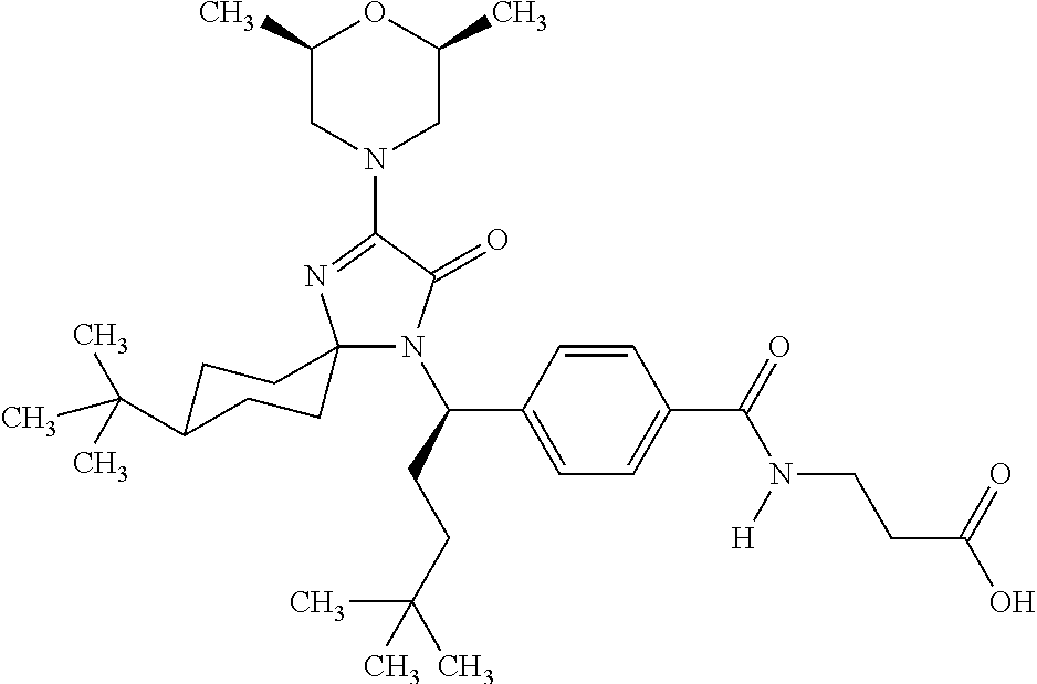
C12(N(C(C3=CC=C(C(=O)N(CCC(O)=O)[H])C=C3)CCC(C)(C)C)C(=O)C(N3CC(C)OC(C)C3)=N1)CCC(C(C)(C)C)CC2
